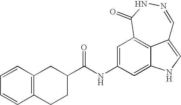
C1(=O)C2=C3C(=CNC3=CC(NC(=O)C3CCC4=C(C=CC=C4)C3)=C2)C=NN1
